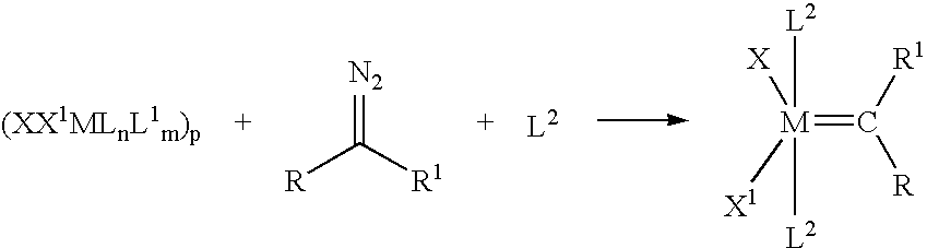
[M](=C([R1])[R])([L2])([L2])([X])[X1].[R]C([R1])=[N2]
